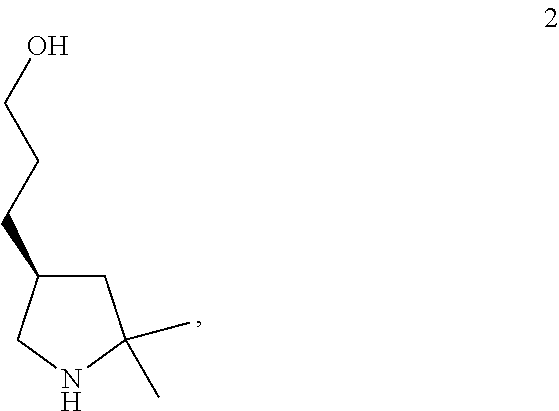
C1(CCCO)CC(C)(C)NC1
